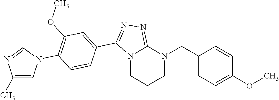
C1N(CC2=CC=C(OC)C=C2)C2=NN=C(C3=CC(OC)=C(N4C=C(C)N=C4)C=C3)N2CC1
